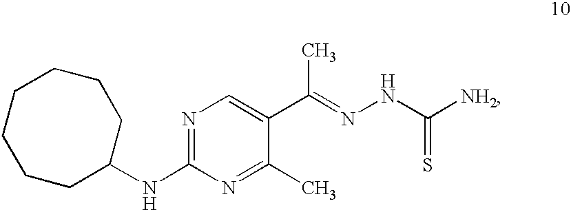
C1CCCC(NC2=NC=C(C(=NNC([NH2])=S)C)C(C)=N2)CCC1
